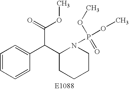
C1=CC=CC(C(C2CCCCN2P(=O)(OC)OC)C(=O)OC)=C1
